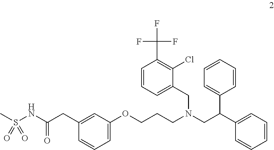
S(NC(CC1=CC(OCCCN(CC(C2=CC=CC=C2)C2=CC=CC=C2)CC2=CC=CC(C(F)(F)F)=C2Cl)=CC=C1)=O)(C)(=O)=O
